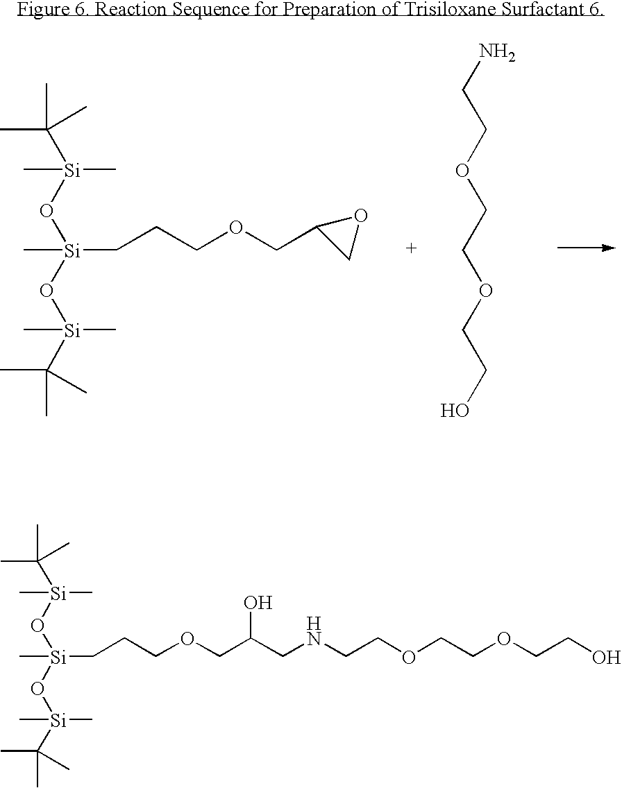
CC([Si](O[Si](O[Si](C(C)(C)C)(C)C)(CCCOCC1CO1)C)(C)C)(C)C.C(COCCO)OCCN.CC([Si](O[Si](O[Si](C(C)(C)C)(C)C)(CCCOCC(CNCCOCCOCCO)O)C)(C)C)(C)C
